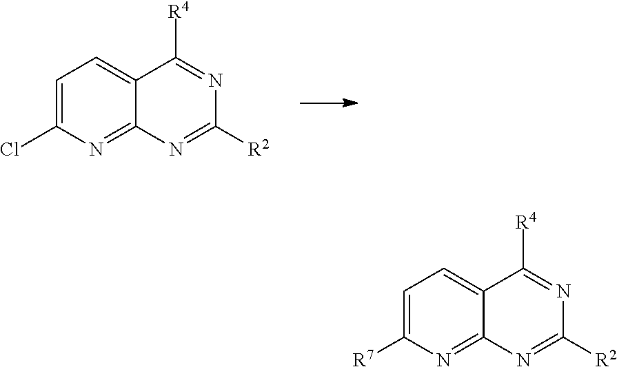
C1=C(Cl)N=C2C(=C1)C([R4])=NC([R2])=N2.C1=C([R7])N=C2C(=C1)C([R4])=NC([R2])=N2
